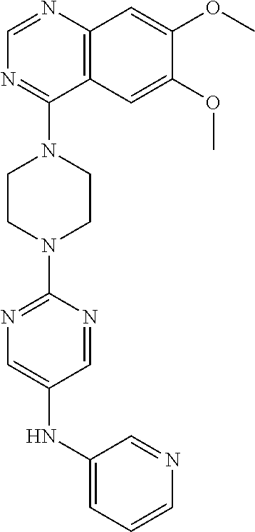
C12=C(N=CN=C1N1CCN(C3=NC=C(NC4=CC=CN=C4)C=N3)CC1)C=C(OC)C(OC)=C2
